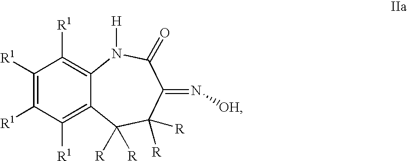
C1([R1])=C([R1])C([R1])=C2C(=C1[R1])N([H])C(=O)C(=N[OH])C([R])([R])C2([R])[R]
